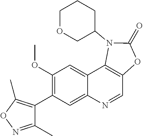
C12=CC(C3=C(C)ON=C3C)=C(OC)C=C1C1=C(C=N2)OC(=O)N1C1COCCC1
